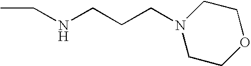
N1(CCCNCC)CCOCC1
